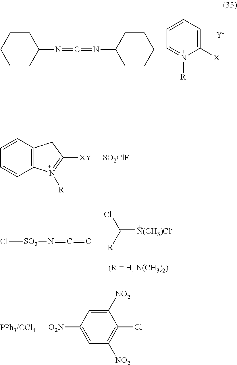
C1([X])=CC=CC=N1[R].[Y].C1CCCCC1N=C=NC1CCCCC1.C12=C(C=CC=C1)CC([XY-])=N2[R].[SO2ClF].C(=[N(CH3)Cl-])([R])Cl.Cl[SO2]N=C=O.C1([NO2])=CC([O2N])=CC([NO2])=C1Cl
